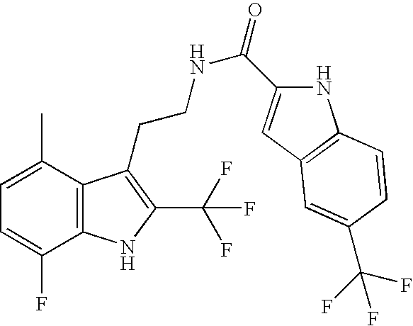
C1=C(C)C2=C(C(F)=C1)NC(C(F)(F)F)=C2CCNC(=O)C1=CC2=C(N1)C=CC(C(F)(F)F)=C2
